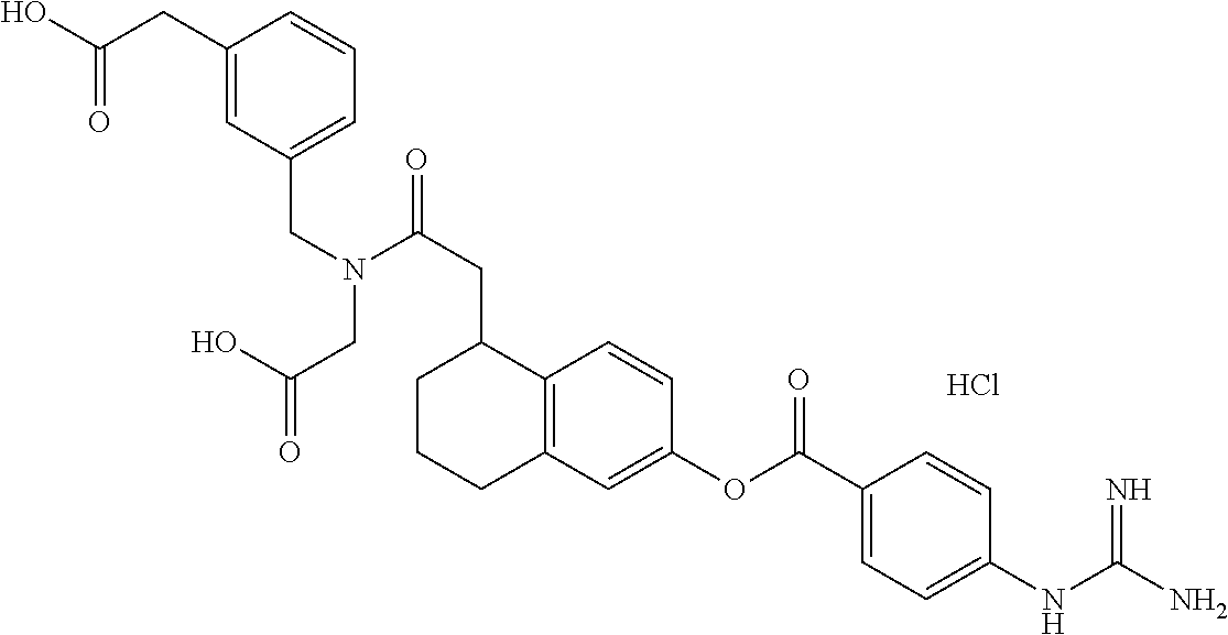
C12=C(C=C(OC(C3=CC=C(NC(N)=N)C=C3)=O)C=C1)CCCC2CC(N(CC(=O)O)CC1=CC=CC(CC(O)=O)=C1)=O.Cl
